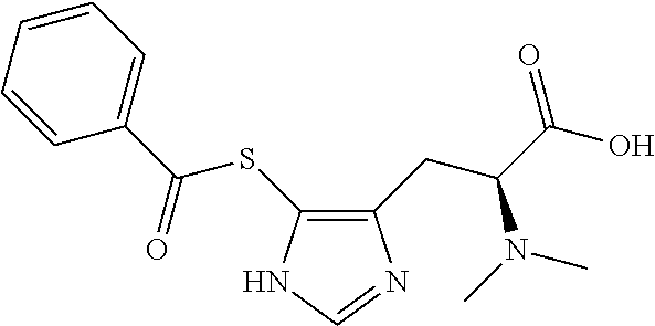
C1(CC(C(O)=O)N(C)C)=C(SC(C2=CC=CC=C2)=O)NC=N1
